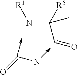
[R1]NC([R5])(C)C=O.O=C(N->C)->C
